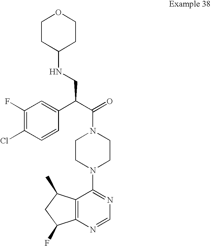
C12=C(N=CN=C1N1CCN(C(=O)C(C3=CC(F)=C(Cl)C=C3)CNC3CCOCC3)CC1)C(F)CC2C
